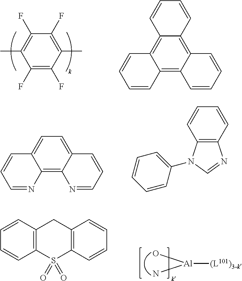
C1(F)=C(F)C(C)=C(F)C(F)=C1C.C12=C3C(=C4C(=C1C=CC=C2)C=CC=C4)C=CC=C3.C12=C3C(=CC=C1C=CC=N2)C=CC=N3.C12=C(C=CC=C1)N=CN2C1=CC=CC=C1.C12=C(C=CC=C1)CC1=C(C=CC=C1)S2(=O)=O.[Al]([(L101)3-k])(O)N
